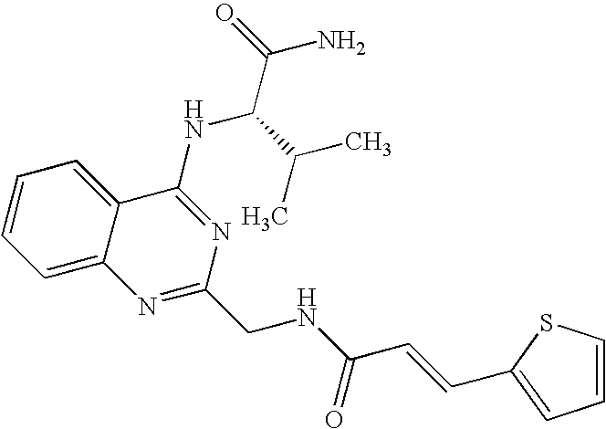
C1=C2C(=CC=C1)C(NC(C(C)C)C(N)=O)=NC(CNC(C=CC1=CC=CS1)=O)=N2
